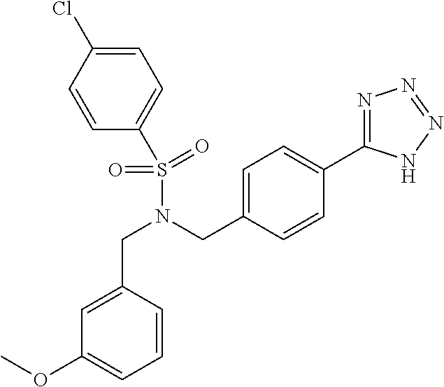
C1=CC(Cl)=CC=C1S(N(CC1=CC=C(C2=NN=NN2)C=C1)CC1=CC(OC)=CC=C1)(=O)=O
